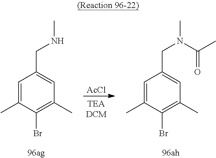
C1=C(C)C(Br)=C(C)C=C1CNC.[AcCl].C1=C(C)C(Br)=C(C)C=C1CN(C)C(C)=O
